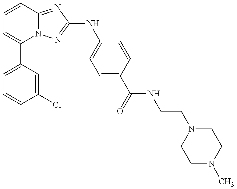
C1=C(C2=CC=CC3=NC(NC4=CC=C(C(=O)NCCN5CCN(C)CC5)C=C4)=NN23)C=C(Cl)C=C1
